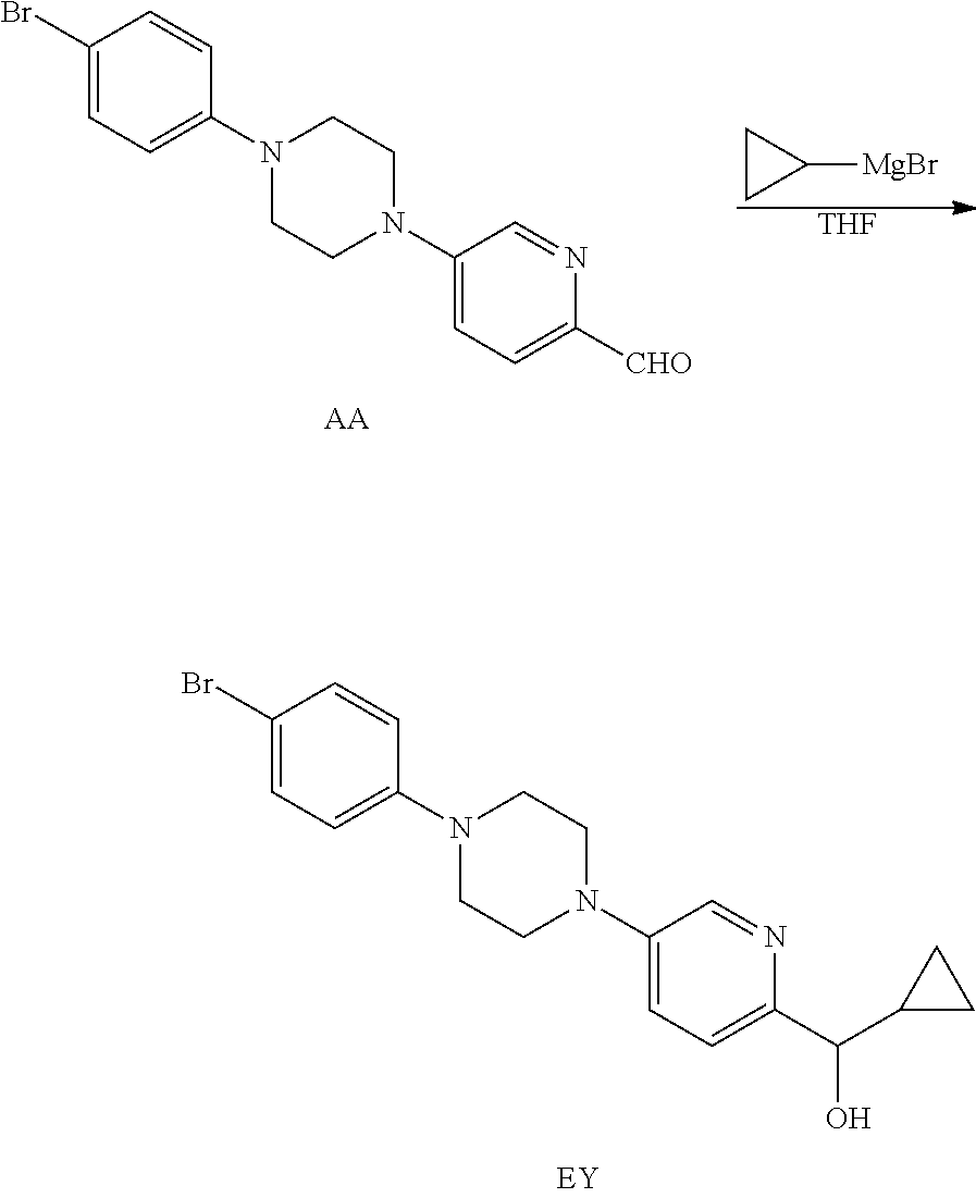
C1(Br)=CC=C(N2CCN(C3=CC=C(C(C4CC4)O)N=C3)CC2)C=C1.C1(Br)=CC=C(N2CCN(C3=CC=C([CHO])N=C3)CC2)C=C1.C1CC1[MgBr].[AA].[THF]
